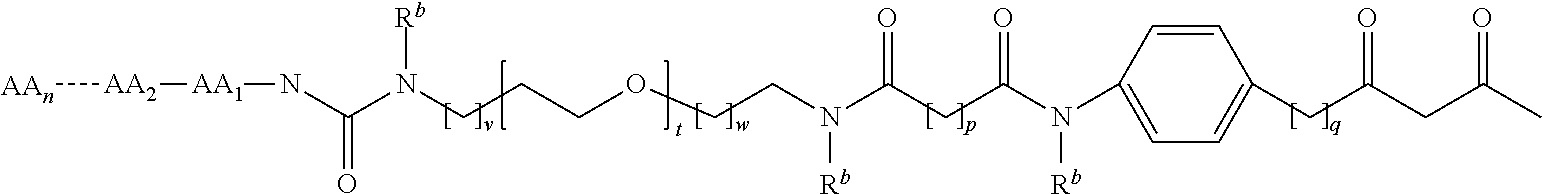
C(N(CCCOCCN(C(CC(N(C1=CC=C(CC(CC(=O)C)=O)C=C1)[Rb])=O)=O)[Rb])[Rb])(=O)N[AA1][AA2][AAn]
